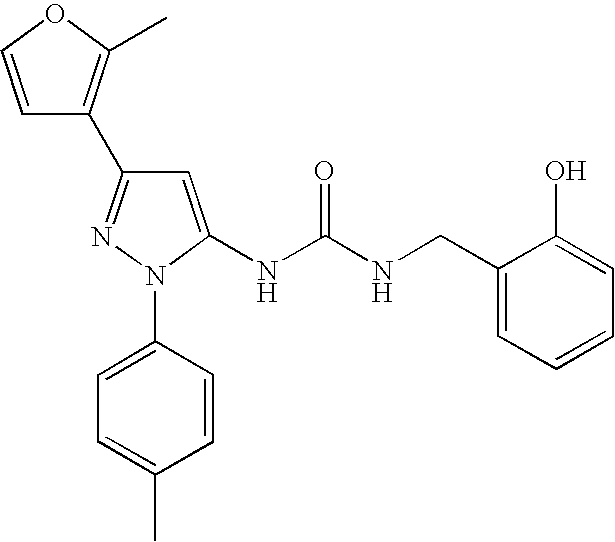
C1=C(N2C(NC(NCC3=CC=CC=C3O)=O)=CC(C3=C(C)OC=C3)=N2)C=CC(C)=C1
